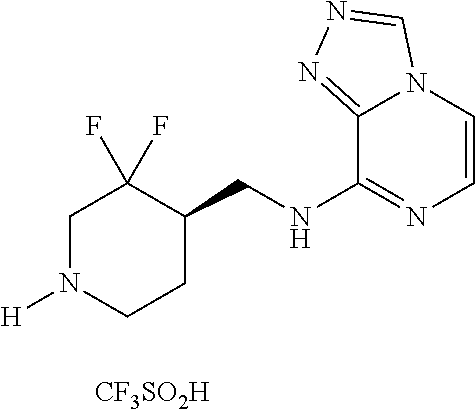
C1(CNC2=NC=CN3C2=NN=C3)CCN([H])CC1(F)F.[CF3SO2H]
